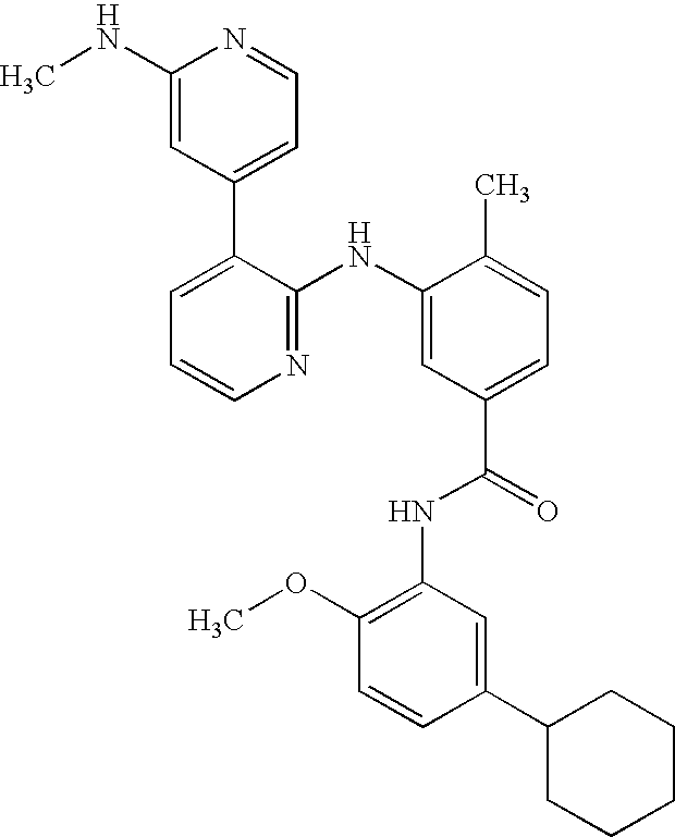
C1(NC)=CC(C2=CC=CN=C2NC2=CC(C(NC3=C(OC)C=CC(C4CCCCC4)=C3)=O)=CC=C2C)=CC=N1
